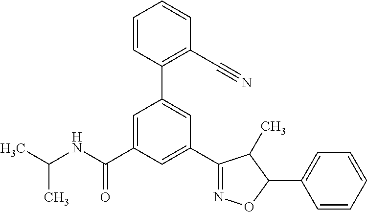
C(NC(C1=CC(C2=C(C#N)C=CC=C2)=CC(C2=NOC(C3=CC=CC=C3)C2C)=C1)=O)(C)C
